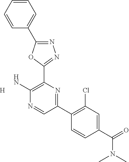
[H].N1=C(C2=CC=CC=C2)OC(C2=C(N)N=CC(C3=C(Cl)C=C(C(N(C)C)=O)C=C3)=N2)=N1
